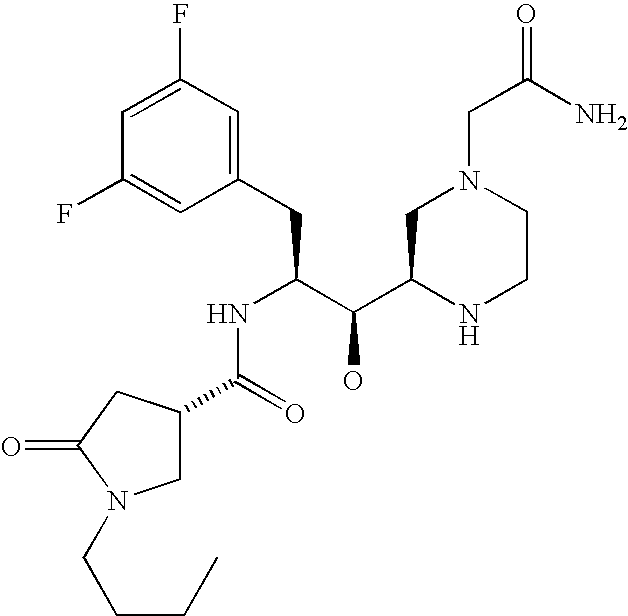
C1(F)=CC(F)=CC(CC(C(C2NCCN(CC(N)=O)C2)O)NC(C2CN(CCCC)C(=O)C2)=O)=C1
